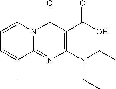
C1=CN2C(=NC(N(CC)CC)=C(C(O)=O)C2=O)C(C)=C1
